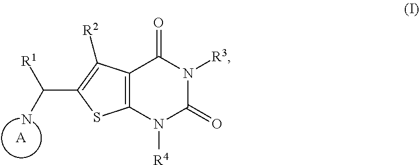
C12=C(N([R4])C(=O)N([R3])C1=O)SC(C([R1])N)=C2[R2].[A]
